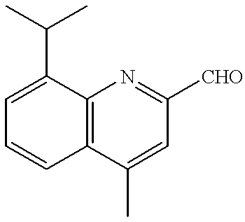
C12=C(C(C)=CC([CHO])=N1)C=CC=C2C(C)C
